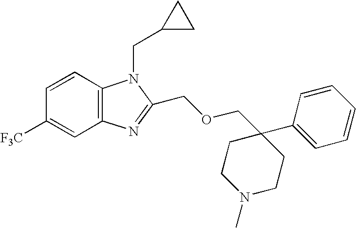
C1([F3C])=CC2=C(C=C1)N(CC1CC1)C(COCC1(C3=CC=CC=C3)CCN(C)CC1)=N2
